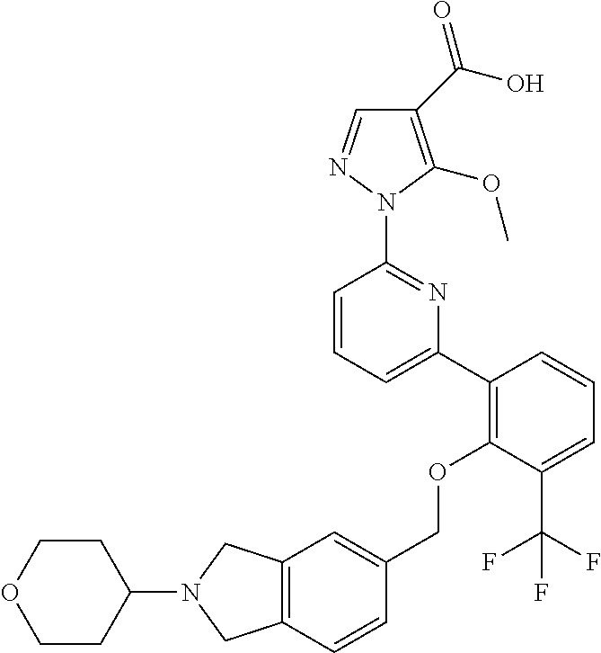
C1(C(O)=O)=C(OC)N(C2=NC(C3=C(OCC4=CC5=C(C=C4)CN(C4CCOCC4)C5)C(C(F)(F)F)=CC=C3)=CC=C2)N=C1
